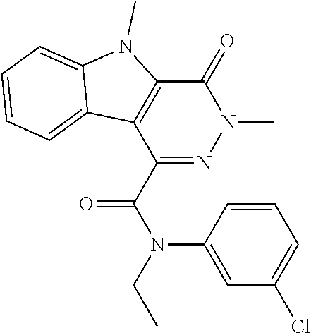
C1(=O)C2=C(C(C(N(C3=CC(Cl)=CC=C3)CC)=O)=NN1C)C1=CC=CC=C1N2C
